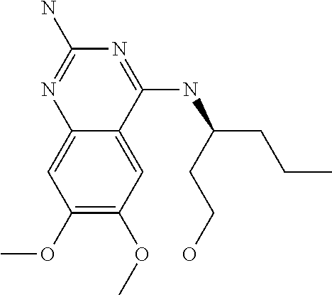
C1(OC)=C(OC)C=C2C(=C1)N=C(N)N=C2NC(CCC)CCO
